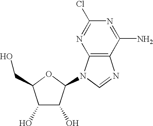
C1(Cl)=NC2=C(C(N)=N1)N=CN2C1C(O)C(O)C(CO)O1
